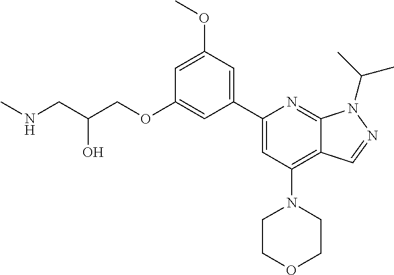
C(O)(CNC)COC1=CC(C2=CC(N3CCOCC3)=C3C(=N2)N(C(C)C)N=C3)=CC(OC)=C1
